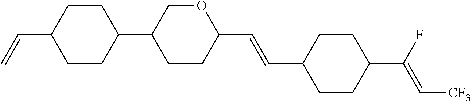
C1CC(C2CCC(C=CC3CCC(C(F)=C[CF3])CC3)OC2)CCC1C=C
